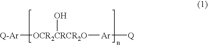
[Q-Ar][OCR2CRCR2O]([Ar][Q])O
